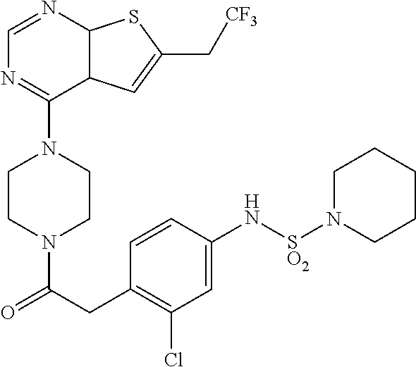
C1CN(C(CC2=C(Cl)C=C(N[SO2]N3CCCCC3)C=C2)=O)CCN1C1=NC=NC2C1C=C(C[CF3])S2
